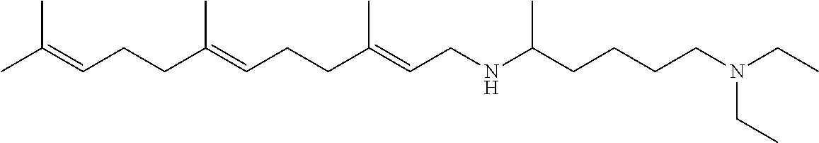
C(C(=CCCC(=CCNC(CCCCN(CC)CC)C)C)C)CC=C(C)C
